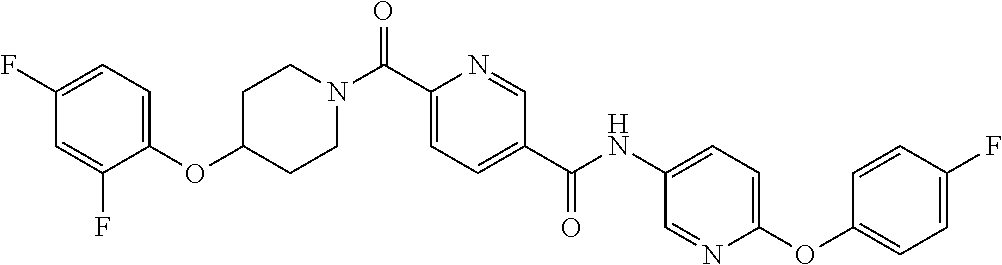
C1CN(C(C2=CC=C(C(=O)NC3=CC=C(OC4=CC=C(F)C=C4)N=C3)C=N2)=O)CCC1OC1=CC=C(F)C=C1F
